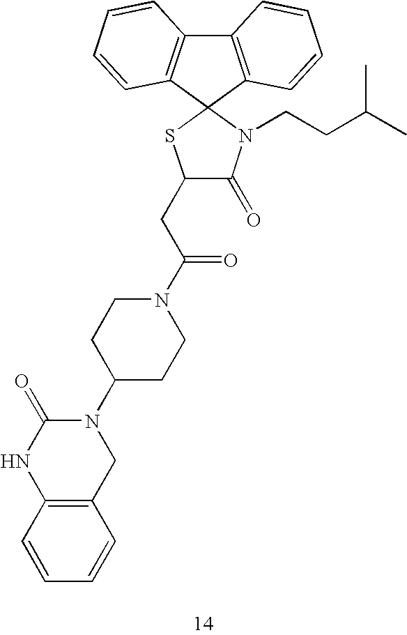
C1(CC(N2CCC(N3C(=O)NC4=C(C3)C=CC=C4)CC2)=O)C(=O)N(CCC(C)C)C2(S1)C1=C(C3=C2C=CC=C3)C=CC=C1
